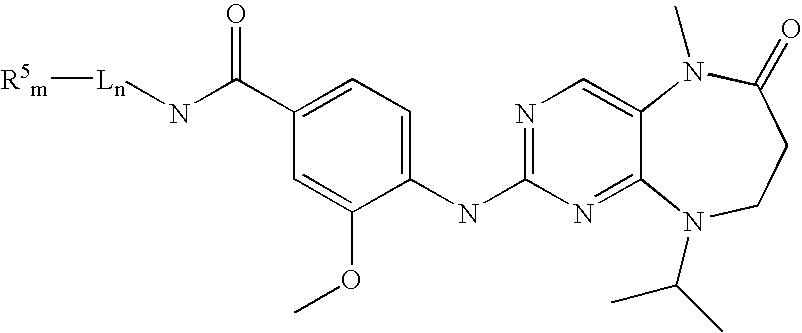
C1(C(N[Ln][R5m])=O)=CC=C(NC2=NC=C3C(=N2)N(C(C)C)CCC(=O)N3C)C(OC)=C1
